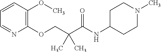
C1=CC(OC)=C(OCC(C(NC2CCN(C)CC2)=O)(C)C)N=C1
